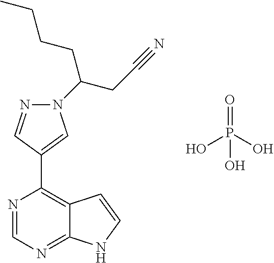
N1(C(CC#N)CCCC)N=CC(C2=C3C(=NC=N2)NC=C3)=C1.OP(O)(=O)O
